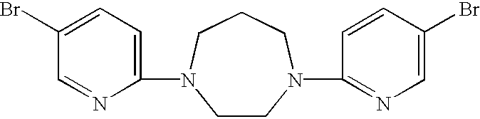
C1CN(C2=NC=C(Br)C=C2)CCCN1C1=CC=C(Br)C=N1
